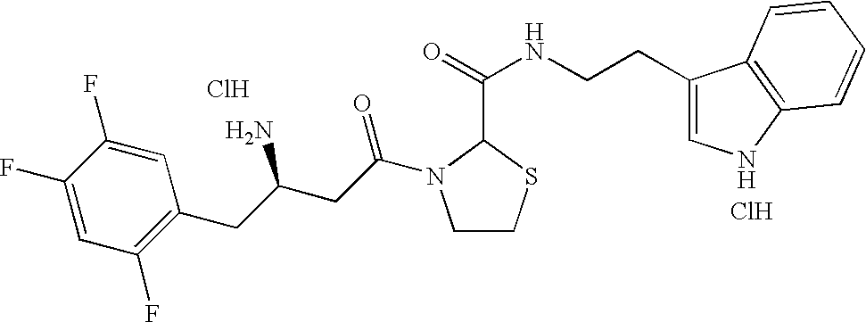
Cl.C1(F)=CC(F)=C(CC(CC(=O)N2CCSC2C(=O)NCCC2=CNC3=C2C=CC=C3)N)C=C1F.Cl
